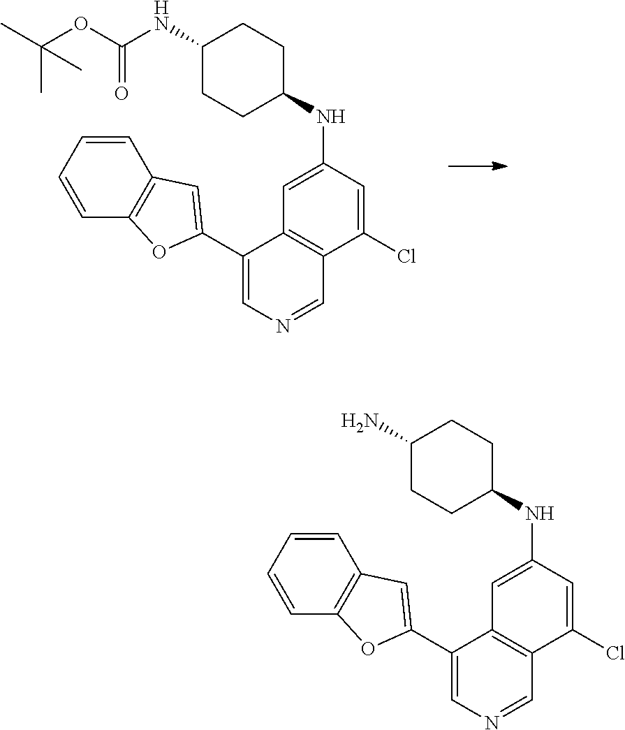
C1=CC=CC2=C1C=C(C1=CN=CC3=C1C=C(NC1CCC(NC(OC(C)(C)C)=O)CC1)C=C3Cl)O2.C1=CC=CC2=C1C=C(C1=CN=CC3=C1C=C(NC1CCC(N)CC1)C=C3Cl)O2
